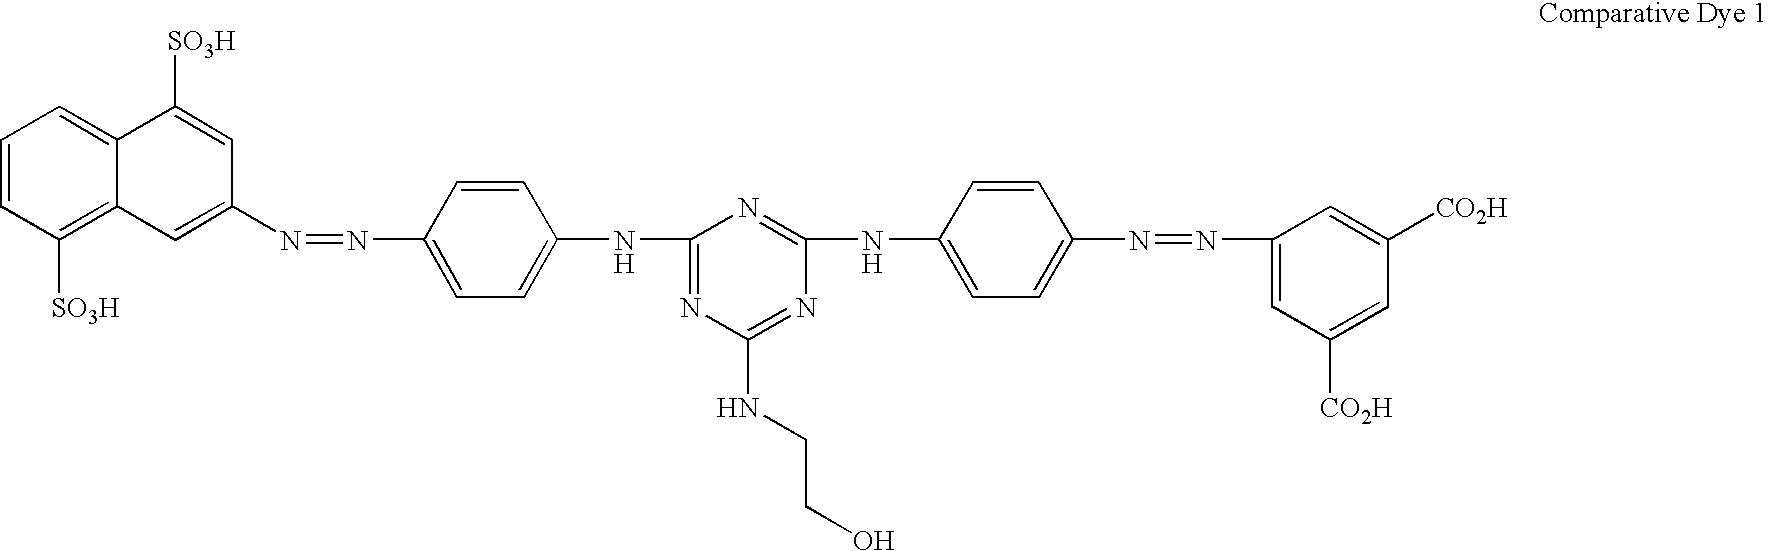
C1=CC([SO3H])=C2C(=C1)C([SO3H])=CC(N=NC1=CC=C(NC3=NC(NCCO)=NC(NC4=CC=C(N=NC5=CC([CO2H])=CC([CO2H])=C5)C=C4)=N3)C=C1)=C2
